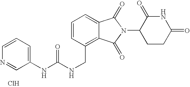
C1=C2C(=C(CNC(NC3=CC=CN=C3)=O)C=C1)C(=O)N(C1CCC(=O)NC1=O)C2=O.Cl
